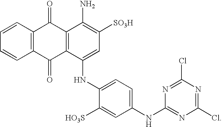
C12=C(C=CC=C1)C(=O)C1=C(C2=O)C(NC2=CC=C(NC3=NC(Cl)=NC(Cl)=N3)C=C2[HO3S])=CC([SO3H])=C1N
